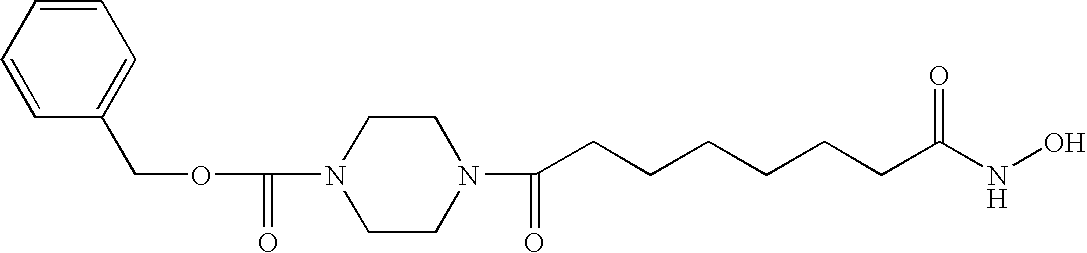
C1=CC(COC(=O)N2CCN(C(CCCCCCC(=O)NO)=O)CC2)=CC=C1
